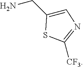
C1=C(CN)SC([CF3])=N1
